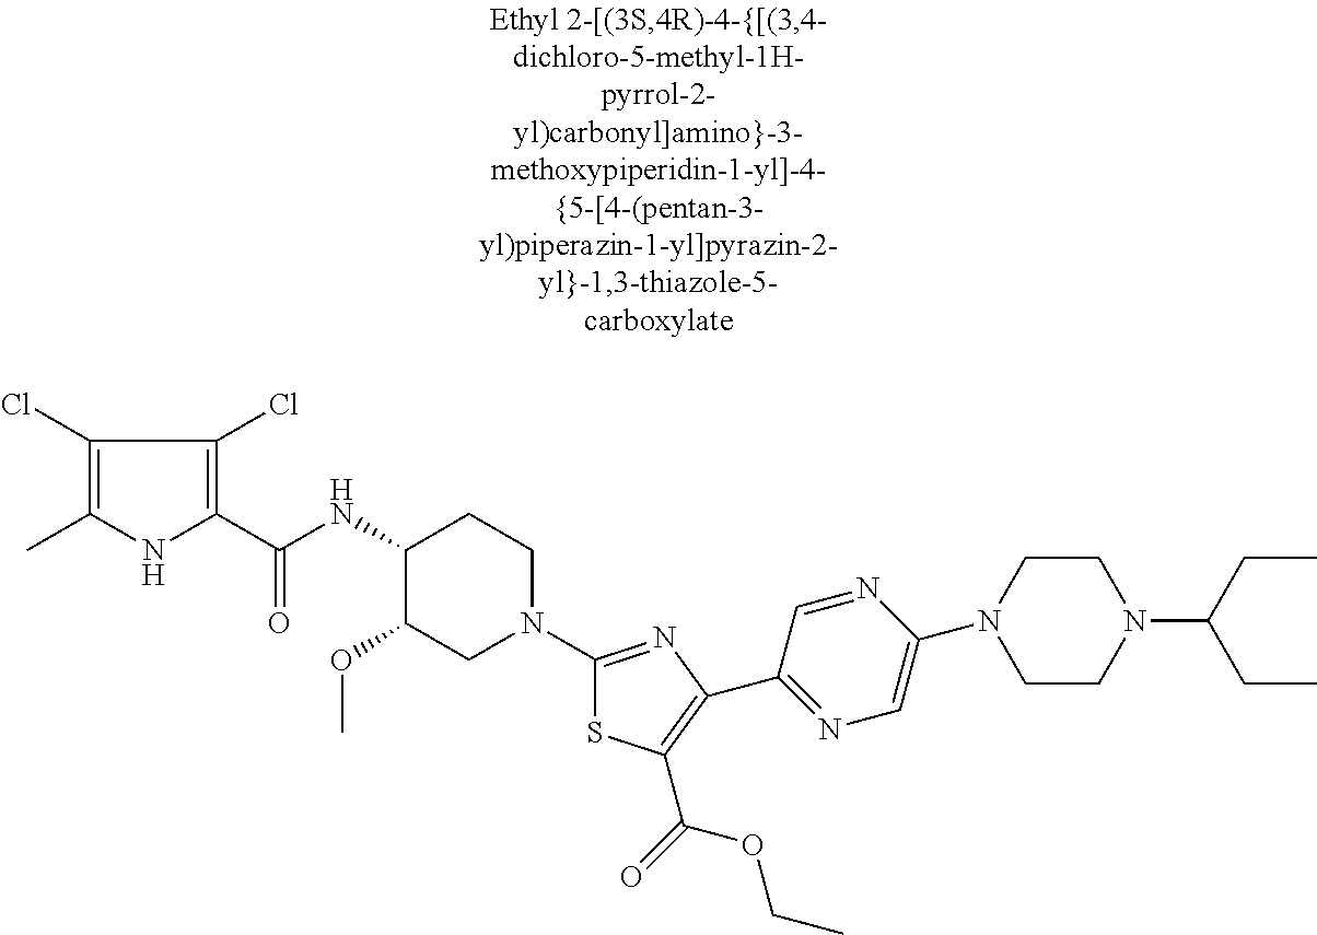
C1(Cl)=C(C)NC(C(NC2C(OC)CN(C3=NC(C4=NC=C(N5CCN(C(CC)CC)CC5)N=C4)=C(C(=O)OCC)S3)CC2)=O)=C1Cl
